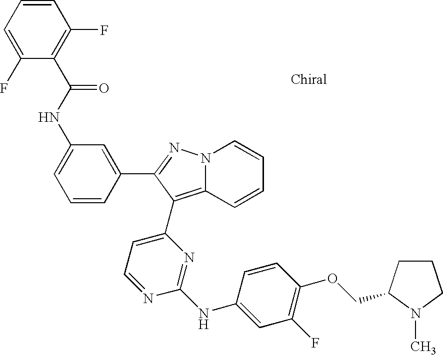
C1=C(NC(C2=C(F)C=CC=C2F)=O)C=C(C2=NN3C(=C2C2=CC=NC(NC4=CC(F)=C(OCC5CCCN5C)C=C4)=N2)C=CC=C3)C=C1
